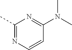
C1(C)=NC=CC(N(C)C)=N1
